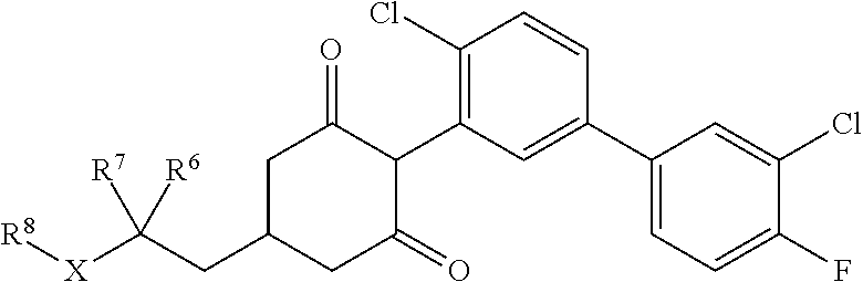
C1C(CC([X][R8])([R7])[R6])CC(=O)C(C2=C(Cl)C=CC(C3=CC=C(F)C(Cl)=C3)=C2)C1=O
